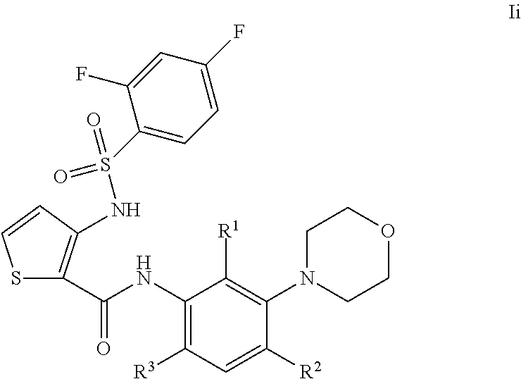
S1C(C(NC2=C([R3])C=C([R2])C(N3CCOCC3)=C2[R1])=O)=C(NS(=O)(=O)C2=CC=C(F)C=C2F)C=C1
